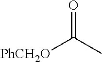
[PhCH2O]C(C)=O
